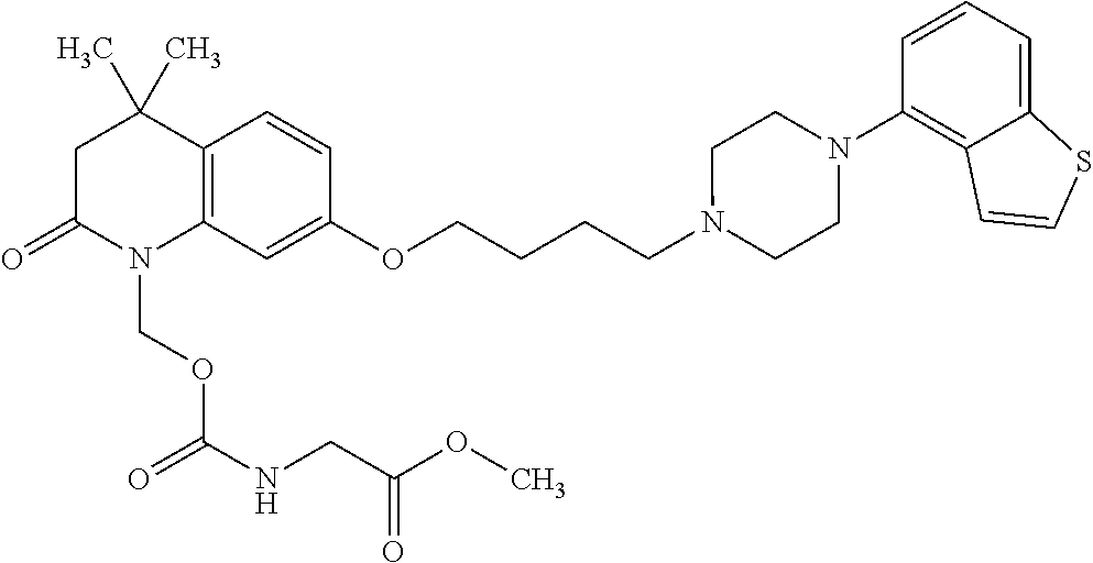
C1C(=O)N(COC(NCC(OC)=O)=O)C2=C(C1(C)C)C=CC(OCCCCN1CCN(C3=C4C(=CC=C3)SC=C4)CC1)=C2
